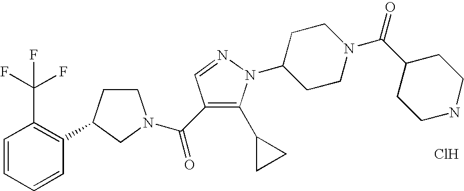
C1CC(C2=C(C(F)(F)F)C=CC=C2)CN1C(=O)C1=C(C2CC2)N(C2CCN(C(=O)C3CCNCC3)CC2)N=C1.Cl
